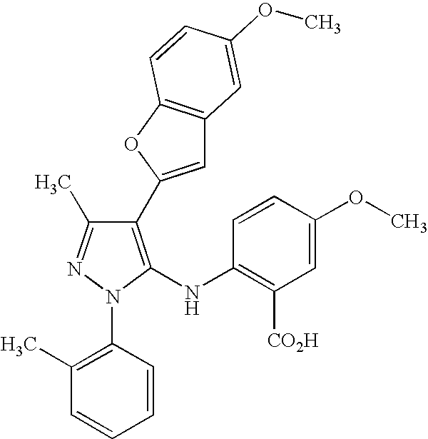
C1(C2=CC3=C(O2)C=CC(OC)=C3)=C(NC2=C([CO2H])C=C(OC)C=C2)N(C2=C(C)C=CC=C2)N=C1C
